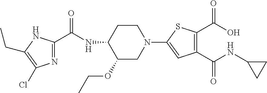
N1=C(C(=O)NC2C(OCC)CN(C3=CC(C(=O)NC4CC4)=C(C(=O)O)S3)CC2)NC(CC)=C1Cl
